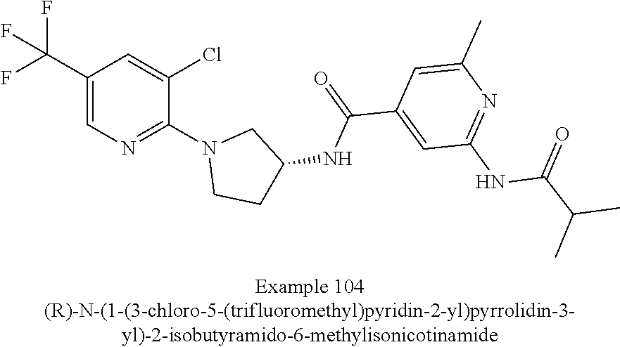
C1(C(F)(F)F)=CN=C(N2CCC(NC(C3=CC(NC(C(C)C)=O)=NC(C)=C3)=O)C2)C(Cl)=C1
